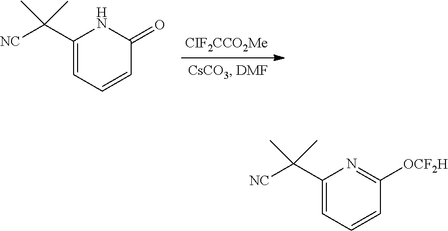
[CIF2CCO2Me].N1C(C([NC])(C)C)=CC=CC1=O.N1=C([OCF2H])C=CC=C1C([NC])(C)C
